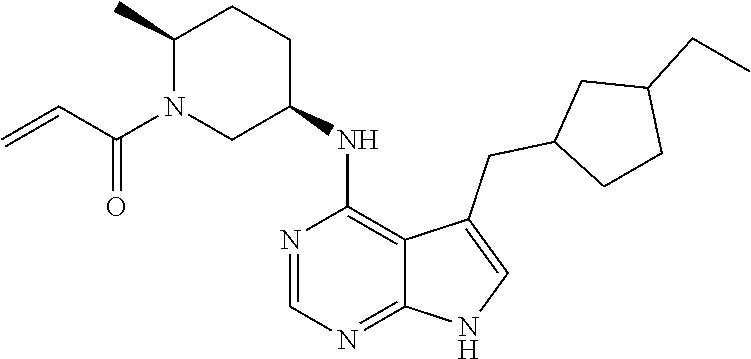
C12=NC=NC(NC3CCC(C)N(C(C=C)=O)C3)=C1C(CC1CCC(CC)C1)=CN2
